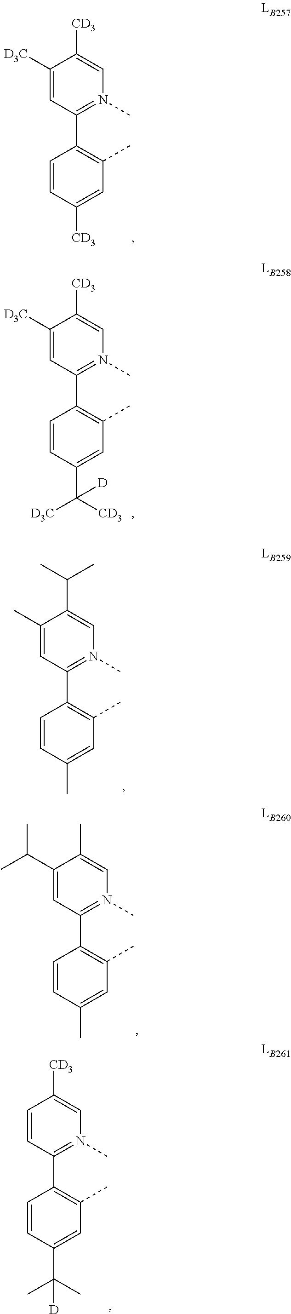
C1=C([D3C])C([CD3])=CN(C)=C1C1=C(C)C=C([CD3])C=C1.C1=C([D3C])C([CD3])=CN(C)=C1C1=C(C)C=C(C([CD3])([D3C])[D])C=C1.C1=C(C)C(C(C)C)=CN(C)=C1C1=C(C)C=C(C)C=C1.C1=C(C(C)C)C(C)=CN(C)=C1C1=C(C)C=C(C)C=C1.C1=CC([CD3])=CN(C)=C1C1=C(C)C=C(C(C)(C)[D])C=C1
